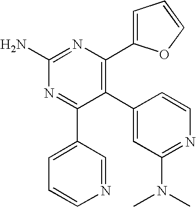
C1(C2=C(C3=CC=CO3)N=C(N)N=C2C2=CC=CN=C2)=CC(N(C)C)=NC=C1
